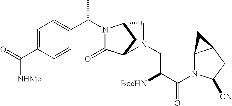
C1=C(C(=O)[NHMe])C=CC(C(C)N2C(=O)C3CC2CN3CC([BocHN])C(=O)N2C3C(CC2[CN])C3)=C1
